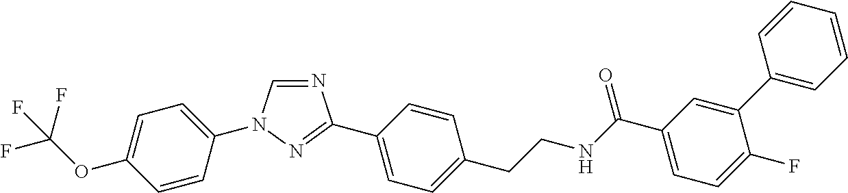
C1=CC(N2C=NC(C3=CC=C(CCNC(C4=CC=C(F)C(C5=CC=CC=C5)=C4)=O)C=C3)=N2)=CC=C1OC(F)(F)F
